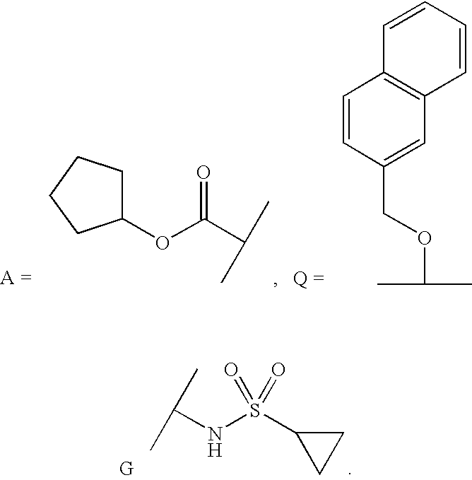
C1=CC(COC(C)C)=CC2=C1C=CC=C2.C1(OC(C(C)C)=O)CCCC1.C(NS(C1CC1)(=O)=O)(C)C
